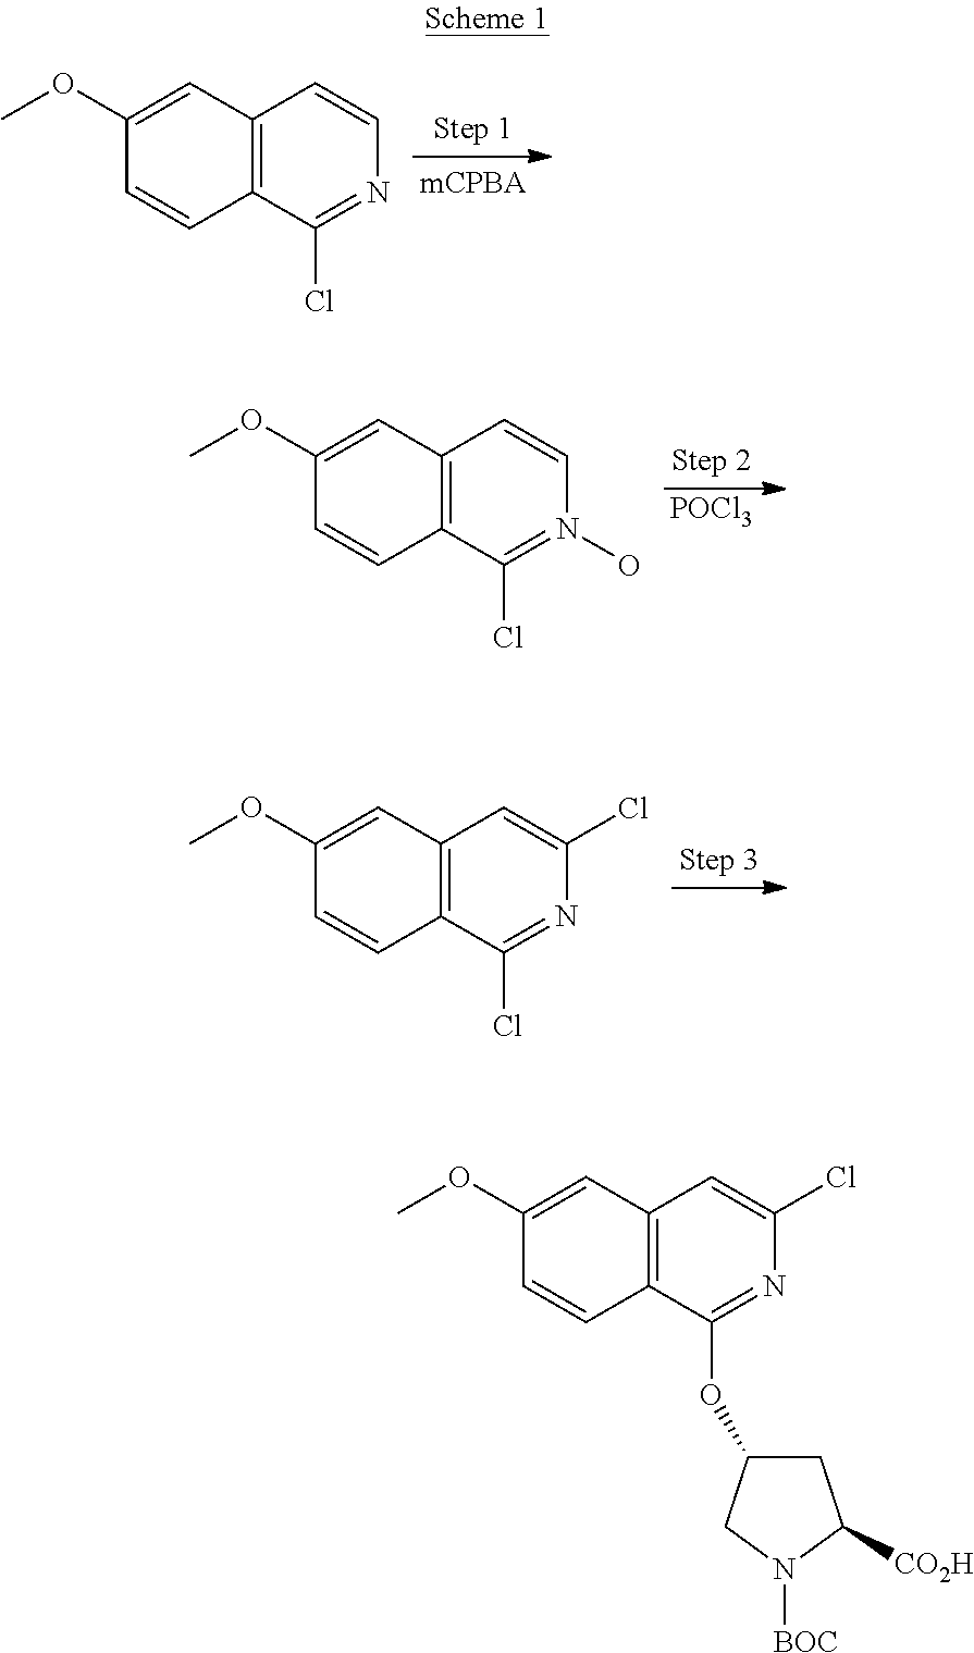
C1(OC)=CC2=C(C=C1)C(Cl)=NC=C2.[POCl3].C1(OC)=CC2=C(C=C1)C(Cl)=N(O)C=C2.C1(OC)=CC2=C(C=C1)C(Cl)=NC(Cl)=C2.C1(OC)=CC2=C(C=C1)C(OC1CC([CO2H])N([BOC])C1)=NC(Cl)=C2
